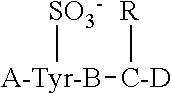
[SO3-][A-Tyr-B][C-D][R]
